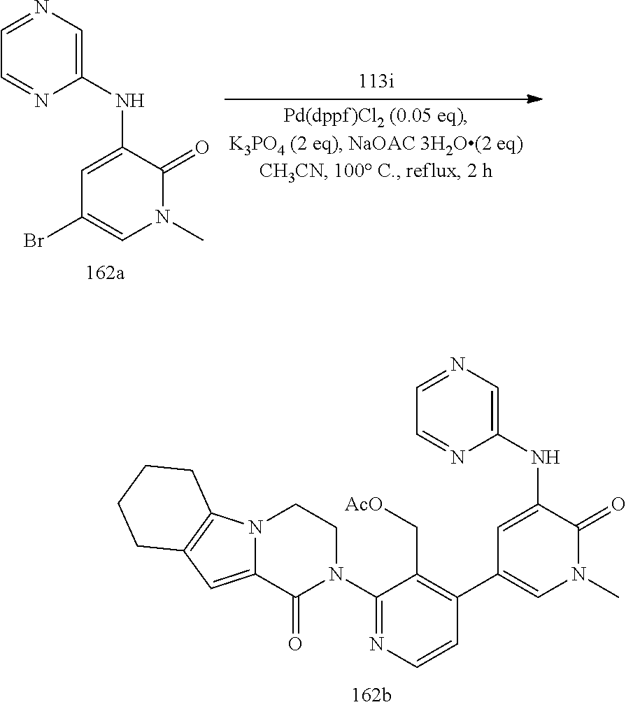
C1(NC2=CC(Br)=CN(C)C2=O)=CN=CC=N1.C1(NC2=CC(C3=C(C[AcO])C(N4CCN5C(=CC6=C5CCCC6)C4=O)=NC=C3)=CN(C)C2=O)=CN=CC=N1
